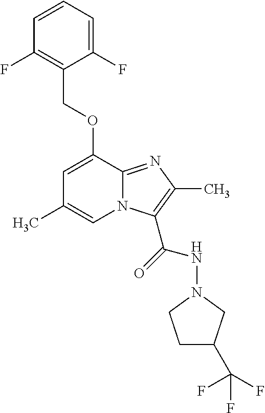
C1(F)=CC=CC(F)=C1COC1=CC(C)=CN2C1=NC(C)=C2C(=O)NN1CCC(C(F)(F)F)C1
